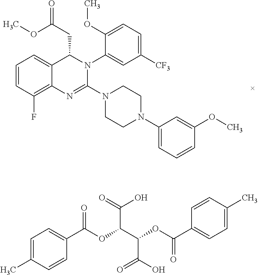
C1=CC(F)=C2C(=C1)C(CC(=O)OC)N(C1=CC([CF3])=CC=C1OC)C(N1CCN(C3=CC=CC(OC)=C3)CC1)=N2.C1=C(C)C=CC(C(OC(C(OC(=O)C2=CC=C(C)C=C2)C(O)=O)C(=O)O)=O)=C1
